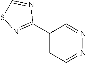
C1(C2=NSC=N2)=CC=NN=C1
